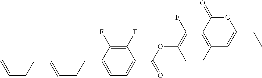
C12=C(C(=O)OC(CC)=C1)C(F)=C(OC(C1=CC=C(CCC=CCCC=C)C(F)=C1F)=O)C=C2
